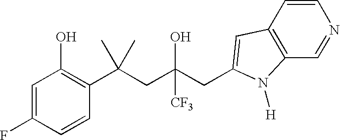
C1=C(F)C=CC(C(CC(CC2=CC3=C(C=NC=C3)N2[H])(O)[CF3])(C)C)=C1O
